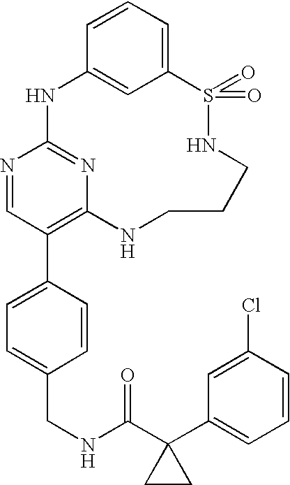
C12=CC=CC(=C1)NC1=NC(=C(C3=CC=C(CNC(C4(C5=CC=CC(Cl)=C5)CC4)=O)C=C3)C=N1)NCCCNS2(=O)=O
